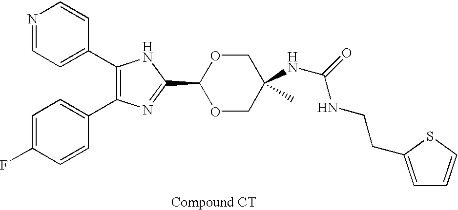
C1(C2=CC=NC=C2)=C(C2=CC=C(F)C=C2)N=C(C2OCC(NC(NCCC3=CC=CS3)=O)(C)CO2)N1
